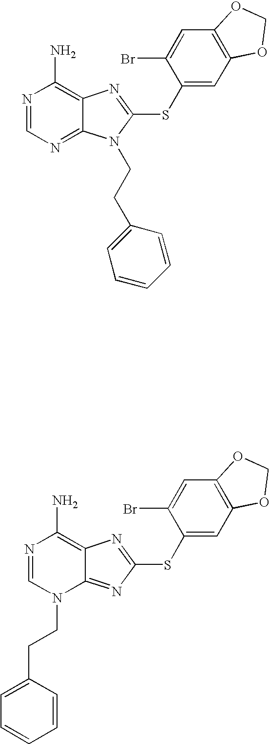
N1=CN(CCC2=CC=CC=C2)C2=NC(SC3=CC4=C(C=C3Br)OCO4)=NC2=C1N.N1=CN=C2C(=C1N)N=C(SC1=CC3=C(C=C1Br)OCO3)N2CCC1=CC=CC=C1
